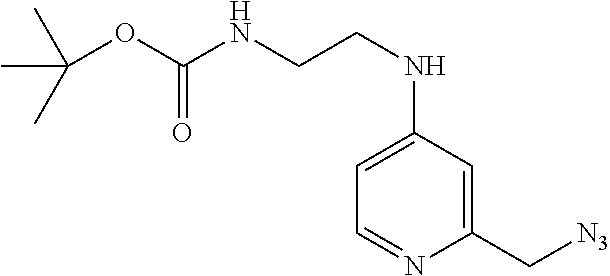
C(OC(NCCNC1=CC=NC(C[N3])=C1)=O)(C)(C)C
